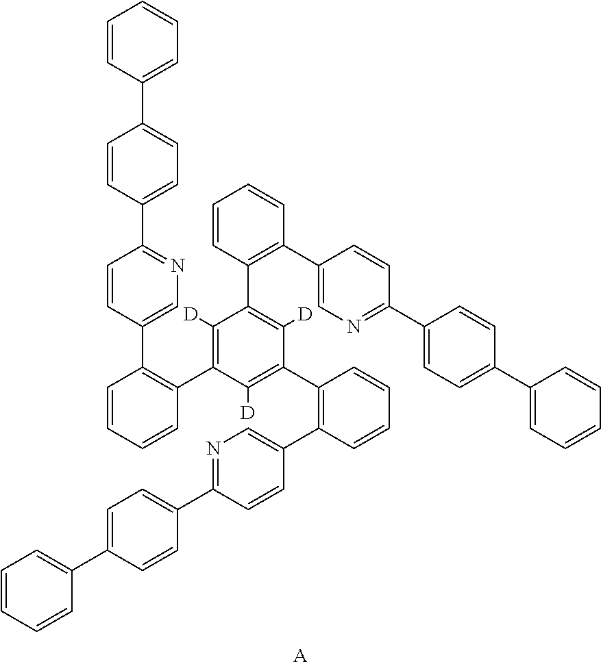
C1=CC=CC(C2=C([D])C(C3=C(C4=CN=C(C5=CC=C(C6=CC=CC=C6)C=C5)C=C4)C=CC=C3)=C([D])C(C3=C(C4=CN=C(C5=CC=C(C6=CC=CC=C6)C=C5)C=C4)C=CC=C3)=C2[D])=C1C1=CN=C(C2=CC=C(C3=CC=CC=C3)C=C2)C=C1.[A]
